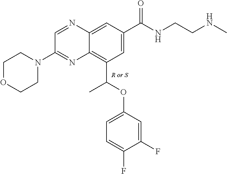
C1OCCN(C2=NC3=C(C(OC4=CC=C(F)C(F)=C4)C)C=C(C(NCCNC)=O)C=C3N=C2)C1
